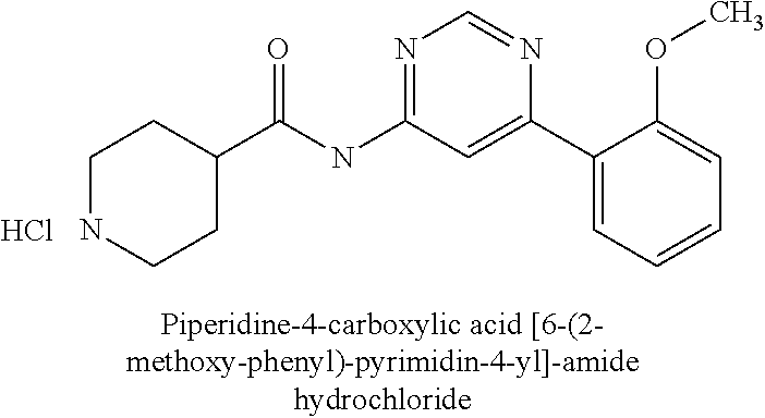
C1NCCC(C(NC2=NC=NC(C3=CC=CC=C3OC)=C2)=O)C1.Cl
